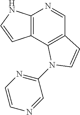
C12=C(NC=C1)N=CC1=C2N(C2=NC=CN=C2)C=C1
